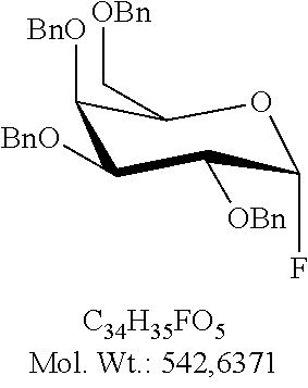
C1([BnO])C([BnO])C([OBn])C(F)OC1C[OBn]
